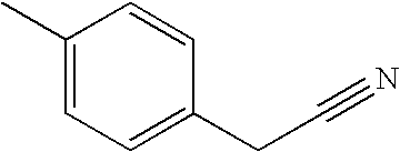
C1=C(C)C=CC(CC#N)=C1
